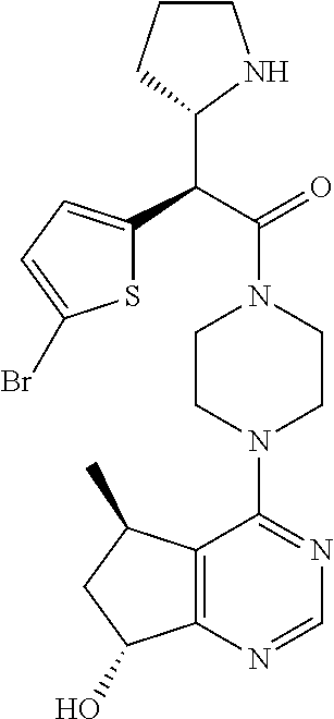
C(C(=O)N1CCN(C2=NC=NC3=C2C(C)CC3O)CC1)(C1NCCC1)C1=CC=C(Br)S1
